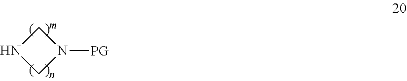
N1CN([PG])C1
